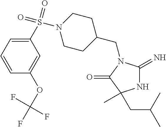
C1(CN2C(=N)NC(C)(CC(C)C)C2=O)CCN(S(=O)(=O)C2=CC=CC(OC(F)(F)F)=C2)CC1
